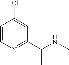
C1=CN=C(C(NC)C)C=C1Cl
